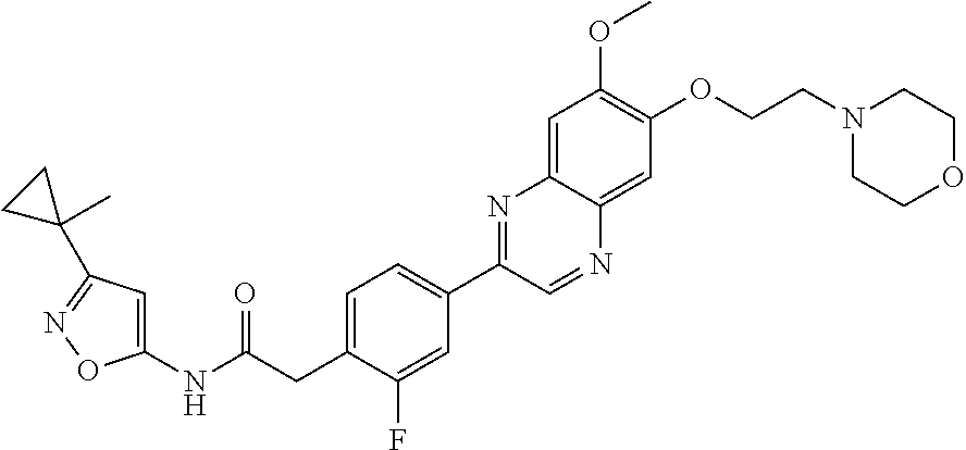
C1=C(CC(NC2=CC(C3(C)CC3)=NO2)=O)C(F)=CC(C2=NC3=CC(OC)=C(OCCN4CCOCC4)C=C3N=C2)=C1
